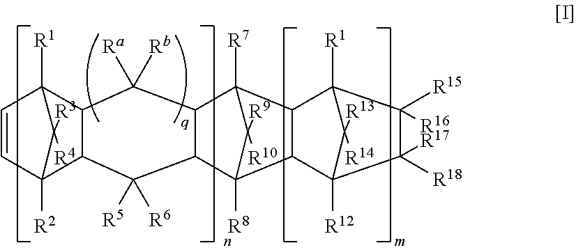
C1=CC2([R2])C3C(C1([R1])C2([R3])[R4])C([Rb])([Ra])C1C(C3([R6])[R5])C2([R8])C3C(C1([R7])C2([R9])[R10])C1([R1])C([R16])([R15])C([R17])([R18])C3([R12])C1([R13])[R14]
